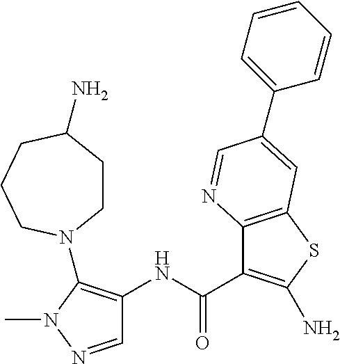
C1CC(N)CCCN1C1=C(NC(=O)C2=C(N)SC3=C2N=CC(C2=CC=CC=C2)=C3)C=NN1C
